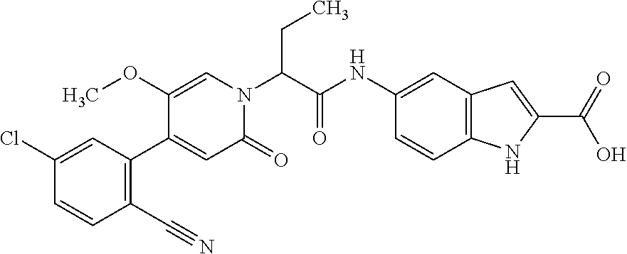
C1(Cl)=CC(C2=CC(=O)N(C(C(NC3=CC4=C(C=C3)NC(C(=O)O)=C4)=O)CC)C=C2OC)=C(C#N)C=C1
